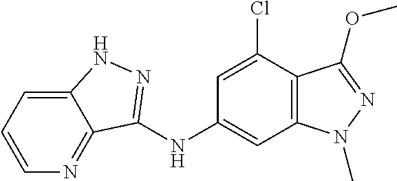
C1=CC=C2C(=N1)C(NC1=CC3=C(C(Cl)=C1)C(OC)=NN3C)=NN2
